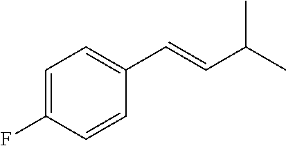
C1=C(F)C=CC(C=CC(C)C)=C1
